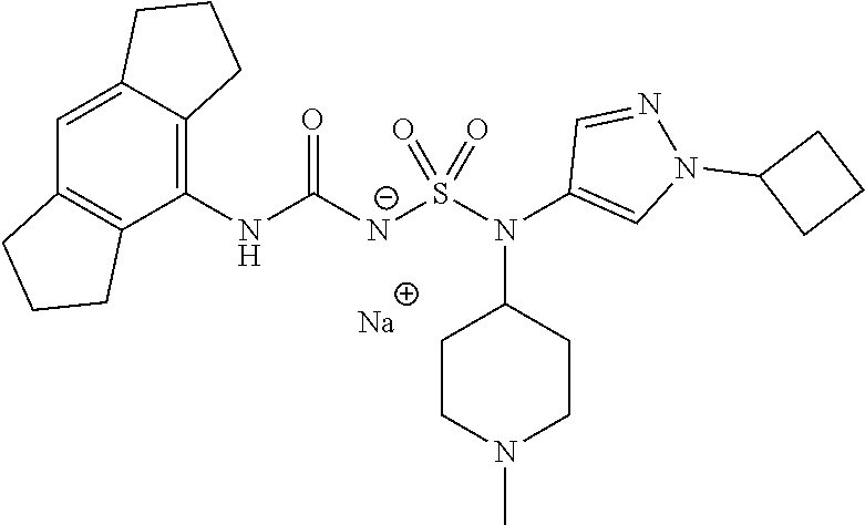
C1(NC([N-]S(N(C2=CN(C3CCC3)N=C2)C2CCN(C)CC2)(=O)=O)=O)=C2C(=CC3=C1CCC3)CCC2.[Na]
